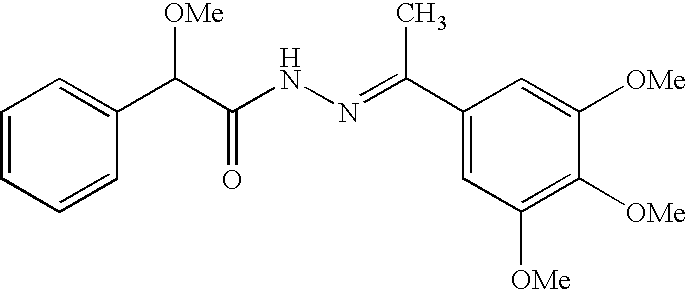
C1=CC=CC(C(C(NN=C(C2=CC([OMe])=C([OMe])C([OMe])=C2)C)=O)[OMe])=C1
